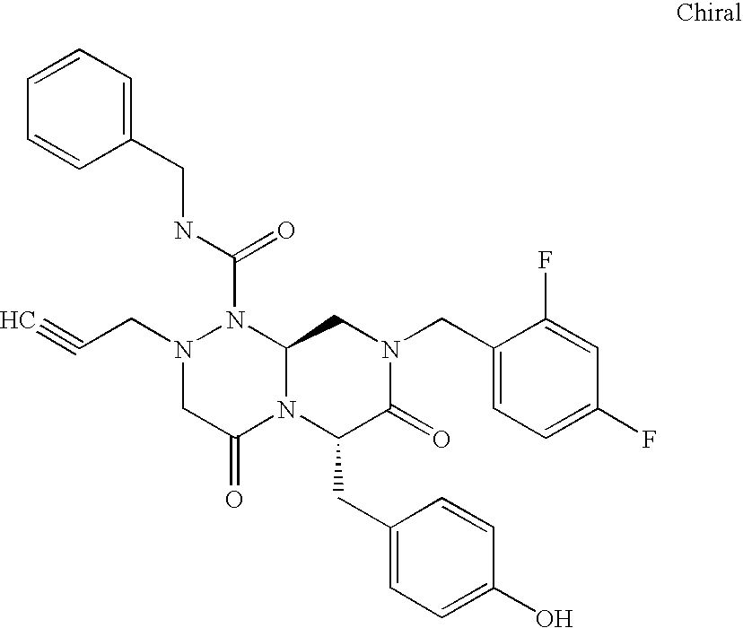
C1=CC=C(CNC(N2N(CC#C)CC(=O)N3C2CN(CC2=CC=C(F)C=C2F)C(=O)C3CC2=CC=C(O)C=C2)=O)C=C1
